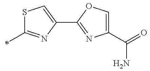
S1C(C)=NC(C2=NC(C(N)=O)=CO2)=C1
